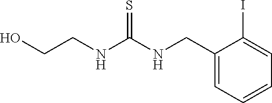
C1(CNC(NCCO)=S)=CC=CC=C1I
